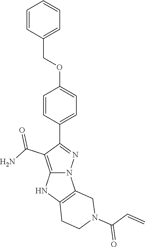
C1=CC(C2=NN3C(=C2C(N)=O)NC2=C3CN(C(C=C)=O)CC2)=CC=C1OCC1=CC=CC=C1
